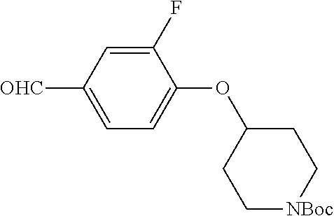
[OHC]C1=CC=C(OC2CC[NBoc]CC2)C(F)=C1
